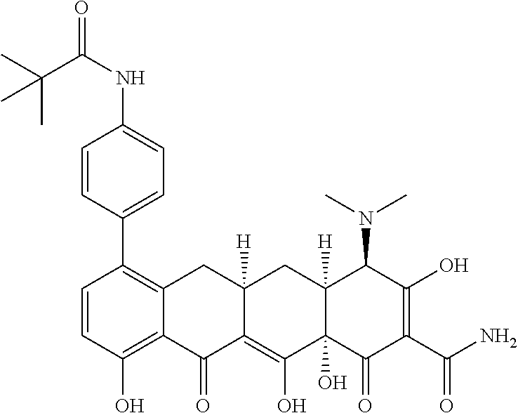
C1(C2=C3C(=C(O)C=C2)C(=O)C2=C(O)C4(O)C([H])(CC2([H])C3)C(N(C)C)C(O)=C(C(N)=O)C4=O)=CC=C(NC(=O)C(C)(C)C)C=C1
